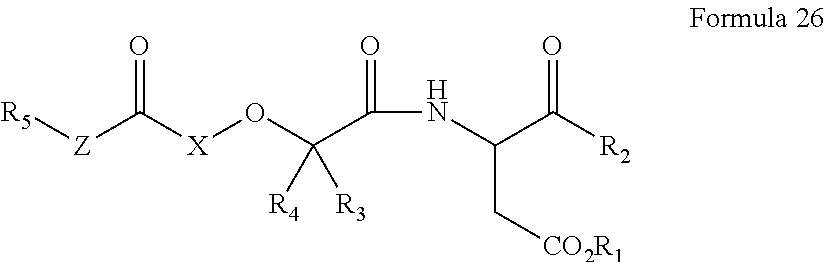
[R5][Z]C([X]OC(C(NC(C([R2])=O)C[CO2R1])=O)([R4])[R3])=O
